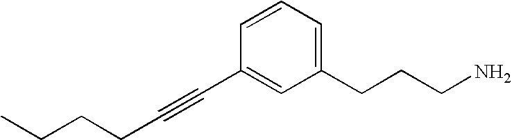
C(CCC)C#CC1=CC(CCCN)=CC=C1
